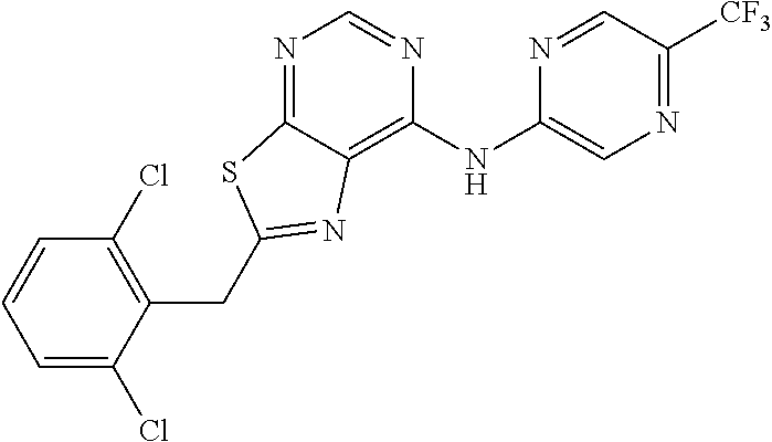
C1=CC=C(Cl)C(CC2=NC3=C(NC4=CN=C([CF3])C=N4)N=CN=C3S2)=C1Cl
